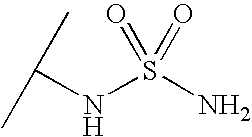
S(NC(C)C)(=O)(=O)N
